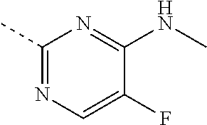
C1(C)=NC=C(F)C(NC)=N1
